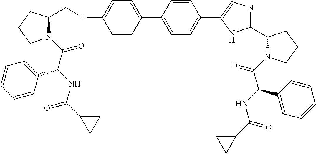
O(C1=CC=C(C2=CC=C(C3=CN=C(C4N(C(=O)C(NC(=O)C5CC5)C5=CC=CC=C5)CCC4)N3)C=C2)C=C1)CC1N(C(=O)C(NC(C2CC2)=O)C2=CC=CC=C2)CCC1
